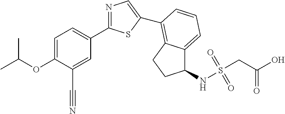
C1=C(OC(C)C)C(C#N)=CC(C2=NC=C(C3=C4C(=CC=C3)C(NS(CC(O)=O)(=O)=O)CC4)S2)=C1
